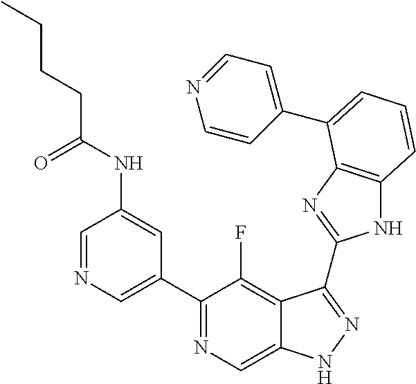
C1=NC=C(C2=NC=C3C(=C2F)C(C2=NC4=C(N2)C=CC=C4C2=CC=NC=C2)=NN3)C=C1NC(CCCC)=O
